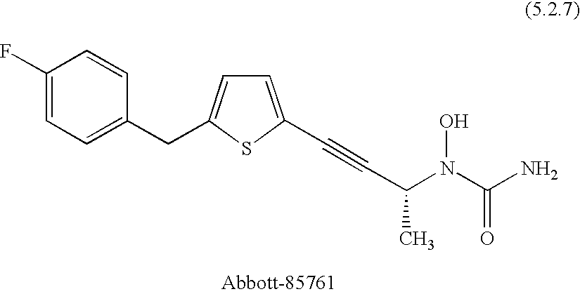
C1(F)=CC=C(CC2=CC=C(C#CC(C)N(O)C(=O)N)S2)C=C1
